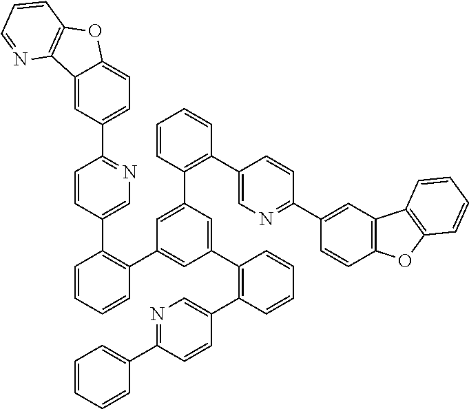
C12=CC(C3=NC=C(C4=C(C5=CC(C6=C(C7=CN=C(C8=CC=CC=C8)C=C7)C=CC=C6)=CC(C6=C(C7=CN=C(C8=CC9=C(C=C8)OC8=C9C=CC=C8)C=C7)C=CC=C6)=C5)C=CC=C4)C=C3)=CC=C1OC1=C2N=CC=C1
